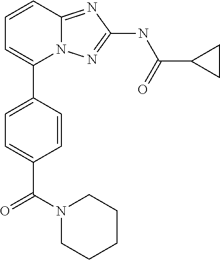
C1=CC2=NC(NC(=O)C3CC3)=NN2C(C2=CC=C(C(N3CCCCC3)=O)C=C2)=C1
